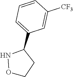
O1NC(C2=CC=CC([CF3])=C2)CC1
